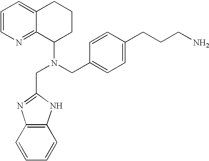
C1=CN=C2C(=C1)CCCC2N(CC1=NC2=C(N1)C=CC=C2)CC1=CC=C(CCCN)C=C1
